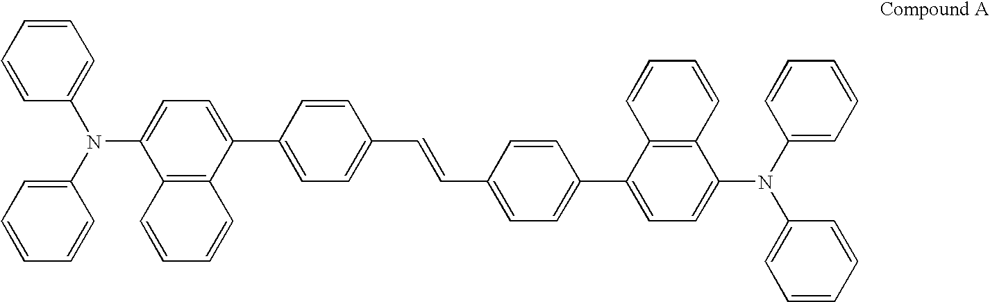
C1=CC(N(C2=CC=CC=C2)C2=CC=C(C3=CC=C(C=CC4=CC=C(C5=CC=C(N(C6=CC=CC=C6)C6=CC=CC=C6)C6=C5C=CC=C6)C=C4)C=C3)C3=C2C=CC=C3)=CC=C1
